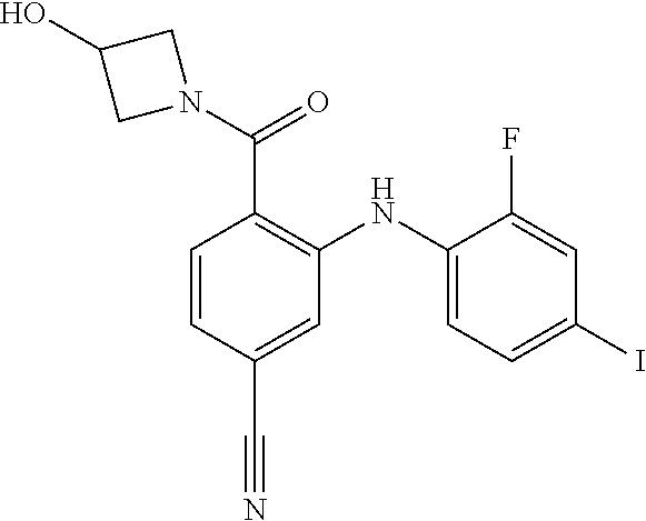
OC1CN(C(C2=C(NC3=CC=C(I)C=C3F)C=C(C#N)C=C2)=O)C1
